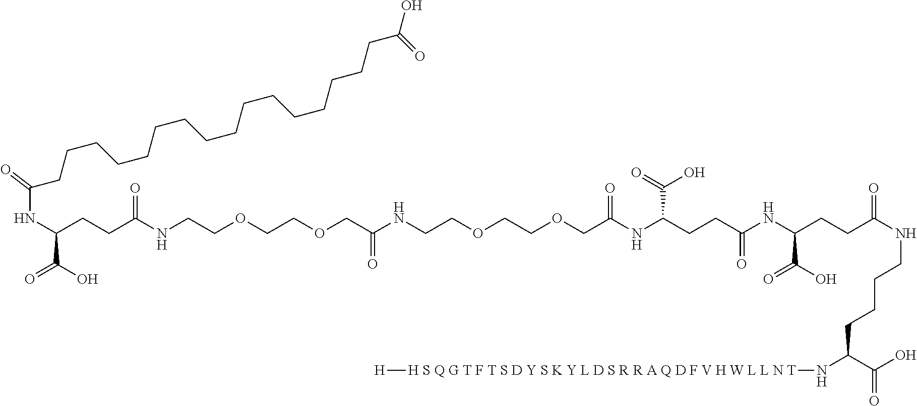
C(COCCOCC(NCCOCCOCC(NC(CCC(NC(CCC(NCCCCC(N[H S Q G T F T S D Y S K Y L D S R R A Q D F V H W L L N T][H])C(O)=O)=O)C(=O)O)=O)C(O)=O)=O)=O)NC(CCC(C(O)=O)NC(CCCCCCCCCCCCCCCCC(O)=O)=O)=O
